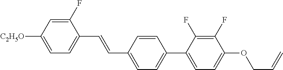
C1(F)=CC([C2H5O])=CC=C1C=CC1=CC=C(C2=CC=C(OCC=C)C(F)=C2F)C=C1
